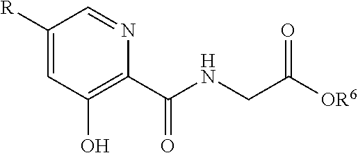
C1=C([R])C=NC(C(NCC([OR6])=O)=O)=C1O
